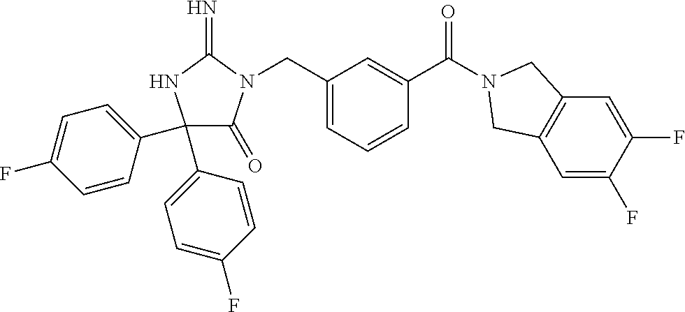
C1(C2=CC=C(F)C=C2)(C2=CC=C(F)C=C2)C(=O)N(CC2=CC=CC(C(=O)N3CC4=C(C=C(F)C(F)=C4)C3)=C2)C(=N)N1
